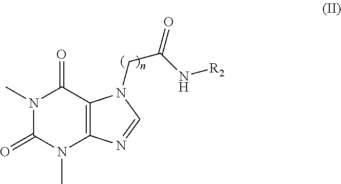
N1(C)C(=O)N(C)C2=C(C1=O)N(CC(N[R2])=O)C=N2
